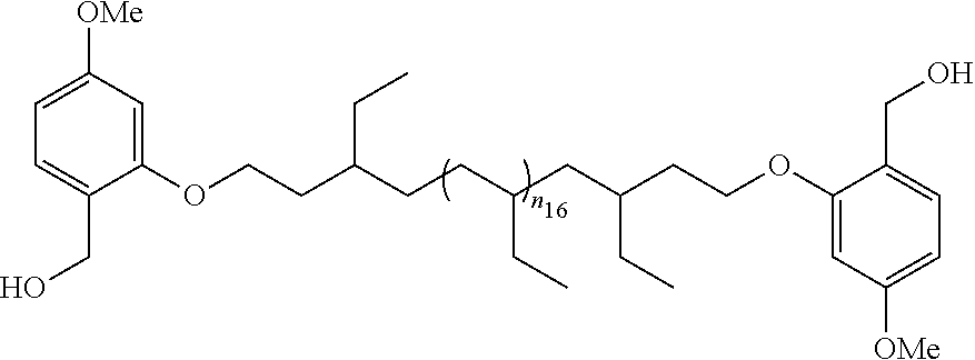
C1(OCCC(CCC(CC(CCOC2=CC([OMe])=CC=C2CO)CC)CC)CC)=CC([OMe])=CC=C1CO
